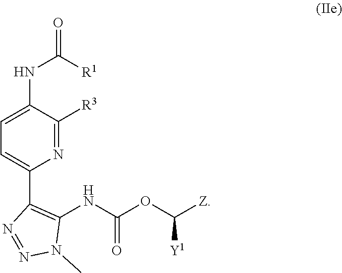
N1=C([R3])C(NC([R1])=O)=CC=C1C1=C(NC(OC([Z])[Y1])=O)N(C)N=N1
